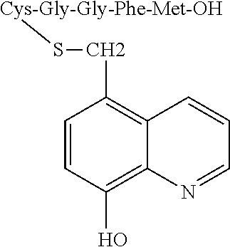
C1=CC(O)=C2C(=C1CS[Cys-Gly-Gly-Phe-Met-OH])C=CC=N2
